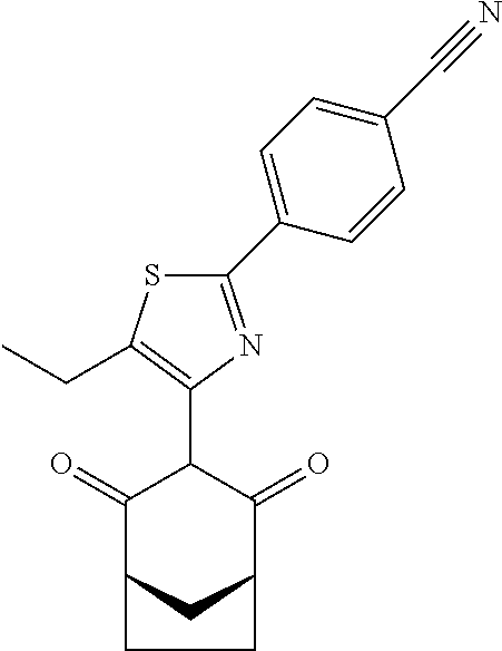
C1(=O)C2CC(C(=O)C1C1=C(CC)SC(C3=CC=C(C#N)C=C3)=N1)CC2
